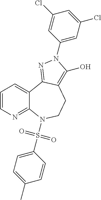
C1=CN=C2C(=C1)C1=NN(C3=CC(Cl)=CC(Cl)=C3)C(O)=C1CCN2S(C1=CC=C(C)C=C1)(=O)=O
